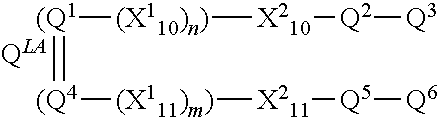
[(Q1](=[(Q4][(X111)m)][X211][Q5][Q6])[(X110)n)][X210][Q2][Q3]
